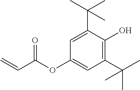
C1(C(C)(C)C)=C(O)C(C(C)(C)C)=CC(OC(=O)C=C)=C1
